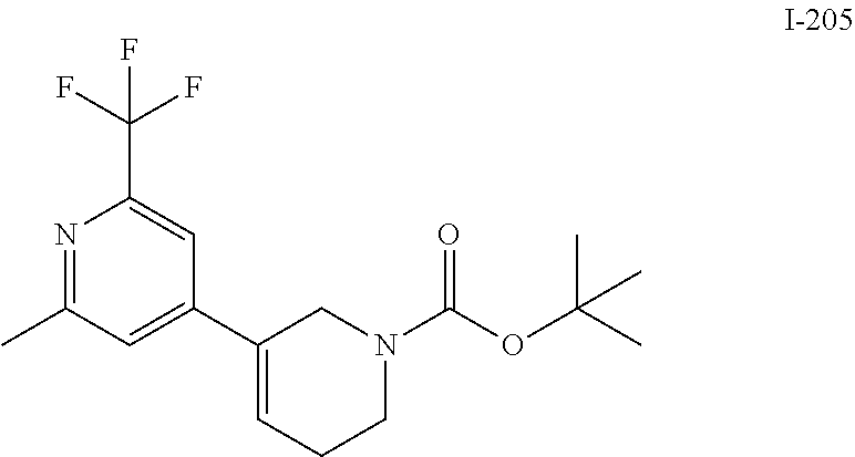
N1=C(C)C=C(C2=CCCN(C(=O)OC(C)(C)C)C2)C=C1C(F)(F)F
